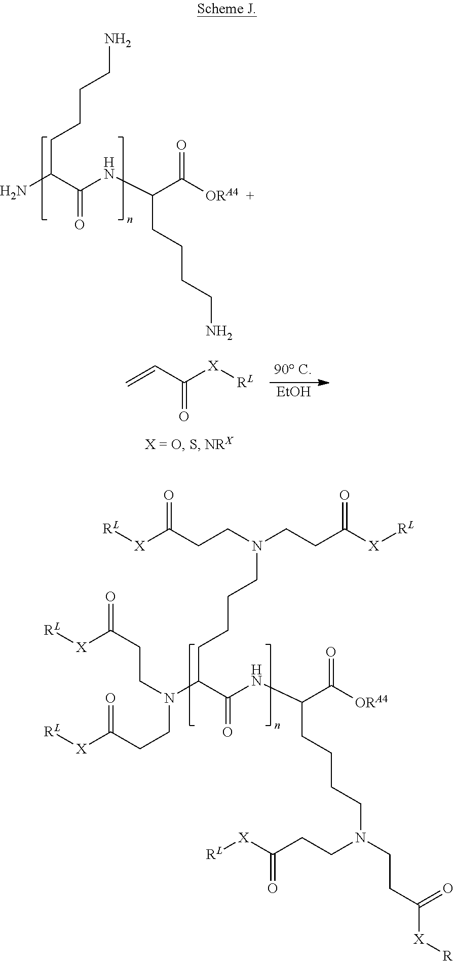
C(C([X][RL])=O)=C.[EtOH].NC(C(NC(C([ORA4])=O)CCCCN)=O)CCCCN.[RL][X]C(CCN(CCC([X][RL])=O)CCCCC(N(CCC([X][RL])=O)CCC([X][RL])=O)C(NC(C([ORA4])=O)CCCCN(CCC([X][R])=O)CCC([X][RL])=O)=O)=O
